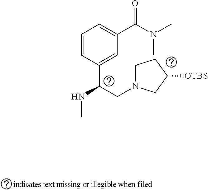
C1=CC(C(CN2CCC([OTBS])C2)NC)=CC(C(N(C)C)=O)=C1
